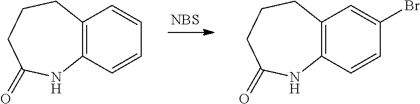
[NBS].C12=C(C=CC(Br)=C1)NC(=O)CCC2.C12=C(C=CC=C1)NC(=O)CCC2
